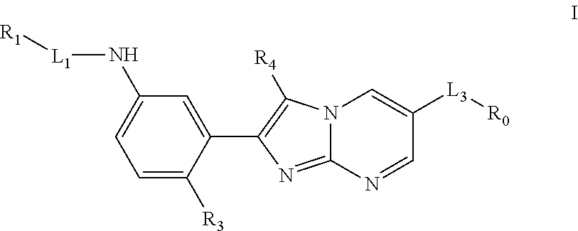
C1(N[L1][R1])=CC=C([R3])C(C2=C([R4])N3C(=N2)N=CC([L3][R0])=C3)=C1
